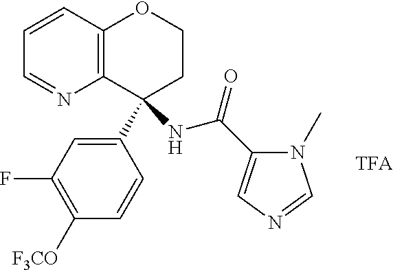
C12=C(C=CC=N1)OCCC2(C1=CC(F)=C([F3CO])C=C1)NC(=O)C1=CN=CN1C
